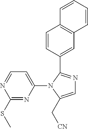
C1(N2C(C[CN])=CN=C2C2=CC3=C(C=C2)C=CC=C3)=CC=NC(SC)=N1
